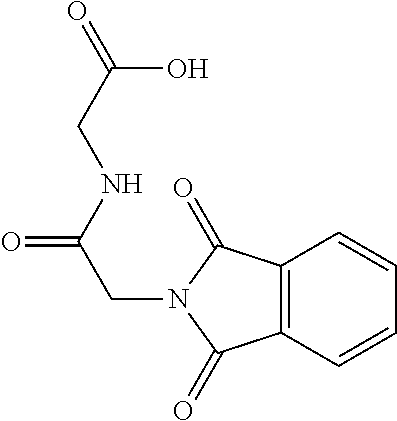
C12=C(C=CC=C1)C(=O)N(CC(NCC(=O)O)=O)C2=O
